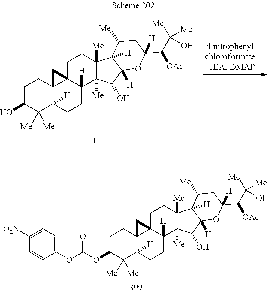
C1C(O)C([Me])([Me])C2([H])C3(C1)C1(C([H])(CC2)C2([Me])C([Me])(CC1)C1([H])C([H])(C2O)OC(C([OAc])C(O)([Me])[Me])([H])CC1[Me])C3.C1C(OC(OC2=CC=C([O2N])C=C2)=O)C([Me])([Me])C2([H])C3(C1)C1(C([H])(CC2)C2([Me])C([Me])(CC1)C1([H])C([H])(C2O)OC(C([OAc])C(O)([Me])[Me])([H])CC1[Me])C3
